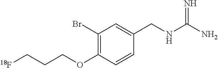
C1(Br)=C(OCCC[18F])C=CC(CNC(N)=N)=C1
